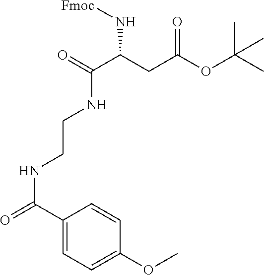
C1(C(=O)NCCNC(C(CC(OC(C)(C)C)=O)N[Fmoc])=O)=CC=C(OC)C=C1
